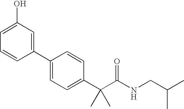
C1(C2=CC(O)=CC=C2)=CC=C(C(C(NCC(C)C)=O)(C)C)C=C1
